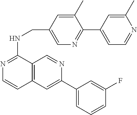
N1=C(NCC2=CN=C(C3=CC=NC(C)=C3)C(C)=C2)C2=C(C=C1)C=C(C1=CC=CC(F)=C1)N=C2
